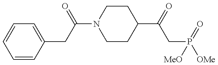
C1(C(CP(=O)([OMe])[MeO])=O)CCN(C(=O)CC2=CC=CC=C2)CC1
